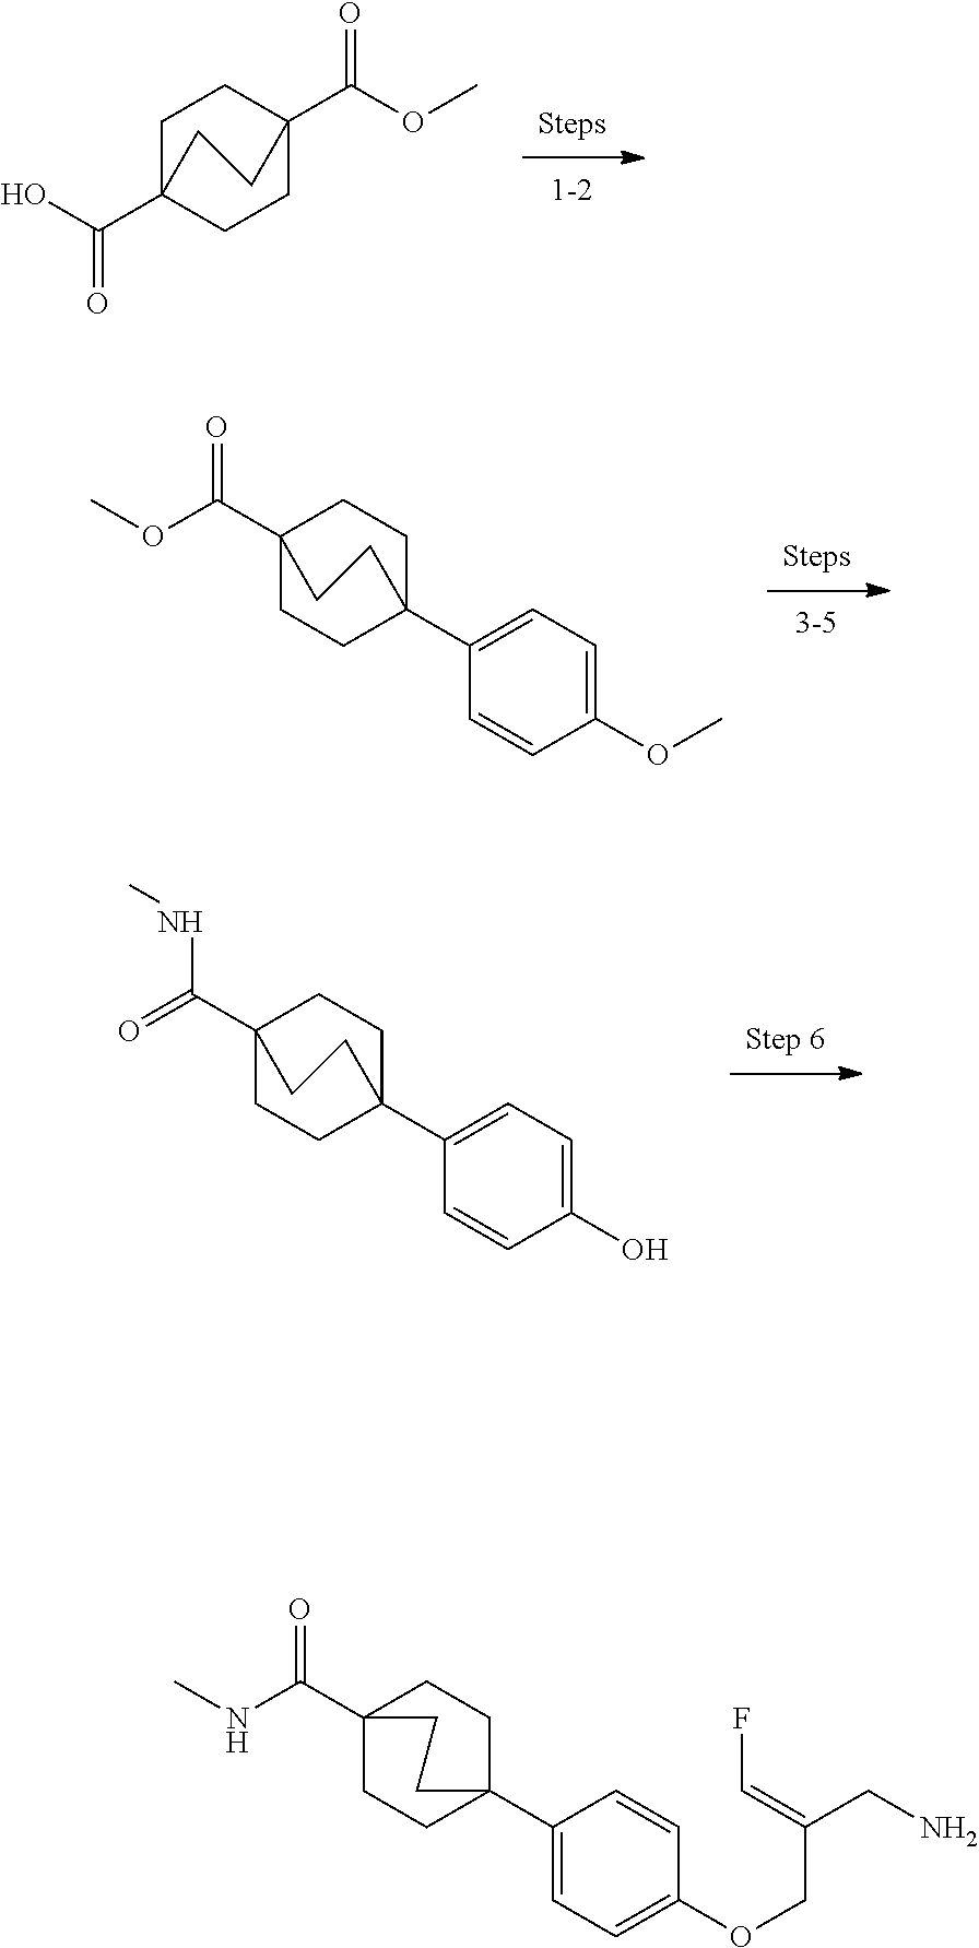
C1(C23CCC(C(OC)=O)(CC2)CC3)=CC=C(OC)C=C1.C(C12CCC(C(O)=O)(CC1)CC2)(OC)=O.C1(C23CCC(C(NC)=O)(CC2)CC3)=CC=C(O)C=C1.C1=C(C23CCC(C(NC)=O)(CC2)CC3)C=CC(OCC(=CF)CN)=C1
